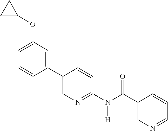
C1(C2=CN=C(N(C(C3=CN=CC=C3)=O)[H])C=C2)=CC(OC2CC2)=CC=C1
